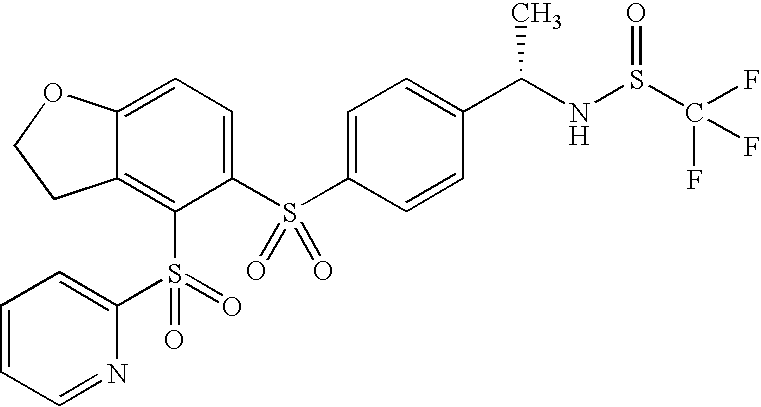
C1=C(S(C2=CC=C3C(=C2S(=O)(=O)C2=CC=CC=N2)CCO3)(=O)=O)C=CC(C(NS(C(F)(F)F)=O)C)=C1
